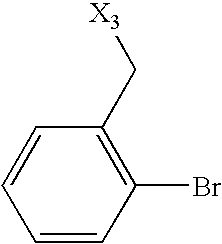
C1=CC(Br)=C(C[X3])C=C1
